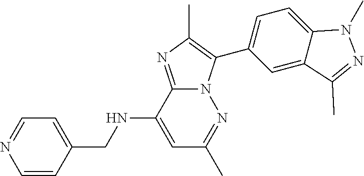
C1=C(NCC2=CC=NC=C2)C2=NC(C)=C(C3=CC=C4C(=C3)C(C)=NN4C)N2N=C1C
